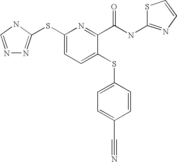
C1(SC2=NN=CN2)=CC=C(SC2=CC=C(C#N)C=C2)C(C(NC2=NC=CS2)=O)=N1
